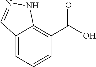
C12=CC=CC(C(O)=O)=C1NN=C2
